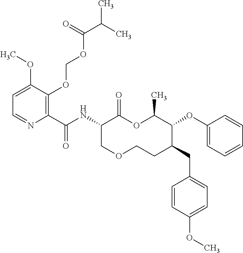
C1=C(OC)C(OCOC(C(C)C)=O)=C(C(NC2C(=O)OC(C)C(OC3=CC=CC=C3)C(CC3=CC=C(OC)C=C3)CCOC2)=O)N=C1
